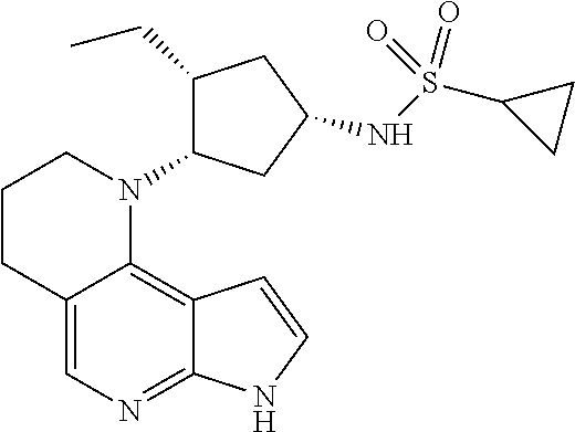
C12=CN=C3C(=C1N(C1C(CC)CC(NS(=O)(C4CC4)=O)C1)CCC2)C=CN3
